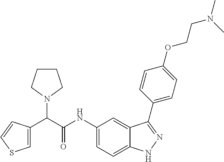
C1(NC(C(C2=CSC=C2)N2CCCC2)=O)=CC=C2C(=C1)C(C1=CC=C(OCCN(C)C)C=C1)=NN2
